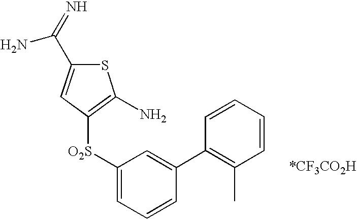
[*CF3CO2H].S1C(C(=N)N)=CC([O2S]C2=CC=CC(C3=C(C)C=CC=C3)=C2)=C1N
